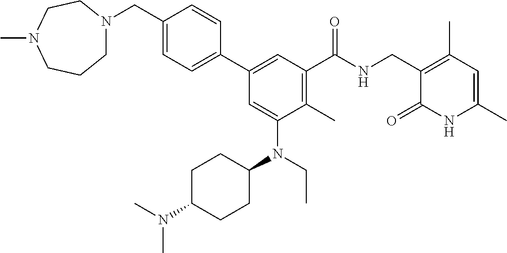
C1N(CC2=CC=C(C3=CC(C(=O)NCC4=C(C)C=C(C)NC4=O)=C(C)C(N(C4CCC(N(C)C)CC4)CC)=C3)C=C2)CCN(C)CC1
